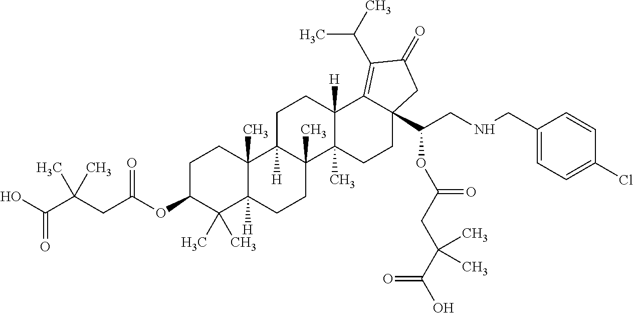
C1C(OC(CC(C(O)=O)(C)C)=O)C(C)(C)C2([H])C(C)(C1)C1([H])C(C)(CC2)C2(C)C([H])(CC1)C1=C(C(C)C)C(=O)CC1(C(CNCC1=CC=C(Cl)C=C1)OC(CC(C(O)=O)(C)C)=O)CC2
